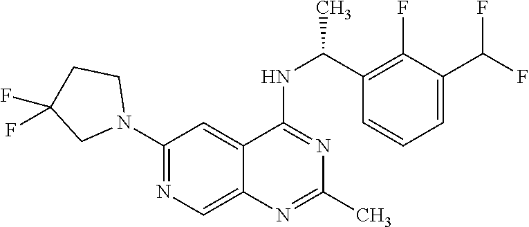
N1(C2=NC=C3C(=C2)C(NC(C2=C(F)C(C(F)F)=CC=C2)C)=NC(C)=N3)CCC(F)(F)C1
